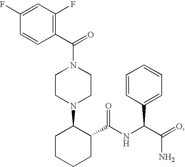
C(N1CCN(C2CCCCC2C(NC(C(=O)N)C2=CC=CC=C2)=O)CC1)(=O)C1=C(F)C=C(F)C=C1
